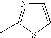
C1(C)=NC=CS1
